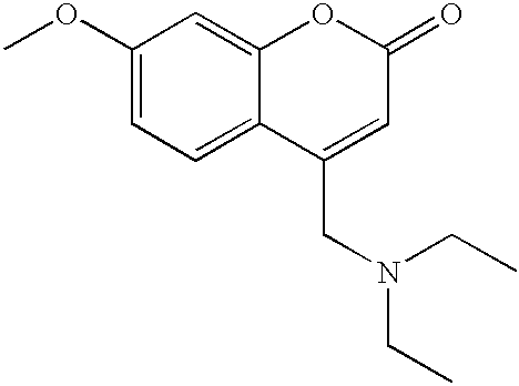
COC1=CC=C2C(=C1)OC(=O)C=C2CN(CC)CC
